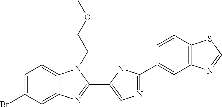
C1=C(Br)C=C2C(=C1)N(CCOC)C(C1=CN=C(C3=CC4=C(C=C3)SC=N4)N1)=N2
